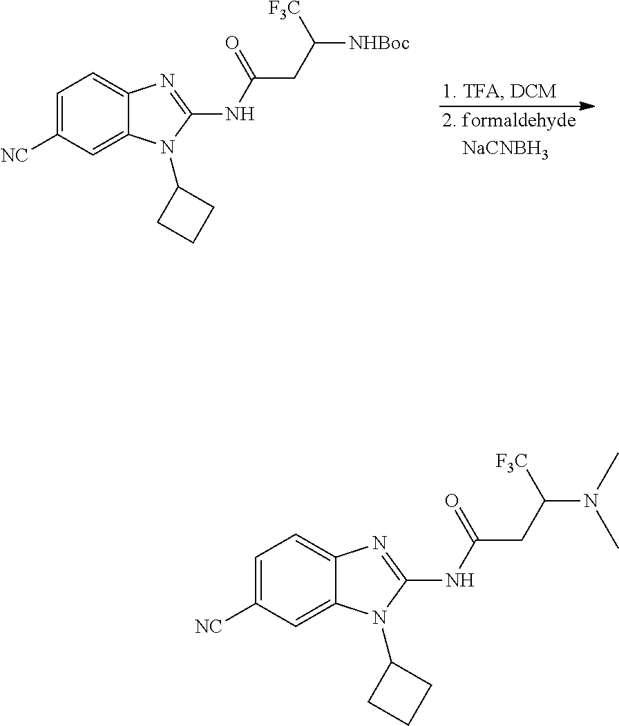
C1=C([NC])C=C2C(=C1)N=C(NC(CC([F3C])[NHBoc])=O)N2C1CCC1.C1=C([NC])C=C2C(=C1)N=C(NC(CC([F3C])N(C)C)=O)N2C1CCC1
